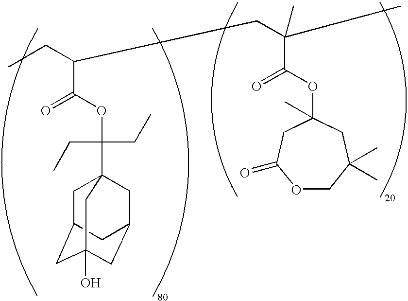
C(C(OC(CC)(CC)C12CC3CC(O)(CC(C1)C3)C2)=O)(CC)CC(C(OC1(C)CC(C)(C)COC(=O)C1)=O)(C)C
